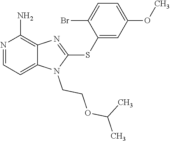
C12=CC=NC(N)=C1N=C(SC1=CC(OC)=CC=C1Br)N2CCOC(C)C
